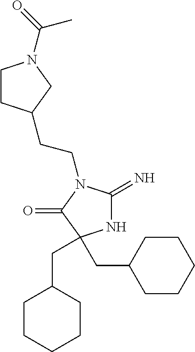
N1C(=N)N(CCC2CCN(C(=O)C)C2)C(=O)C1(CC1CCCCC1)CC1CCCCC1
